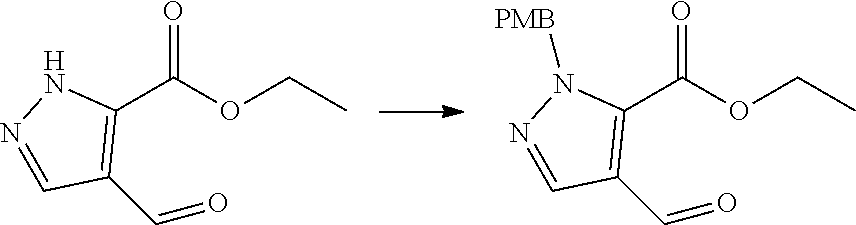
C1(C(OCC)=O)=C(C=O)C=NN1[PMB].C1(C(OCC)=O)=C(C=O)C=NN1
